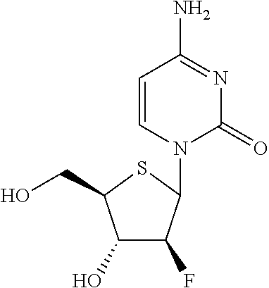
C1(O)C(F)C(N2C(=O)N=C(N)C=C2)SC1CO
